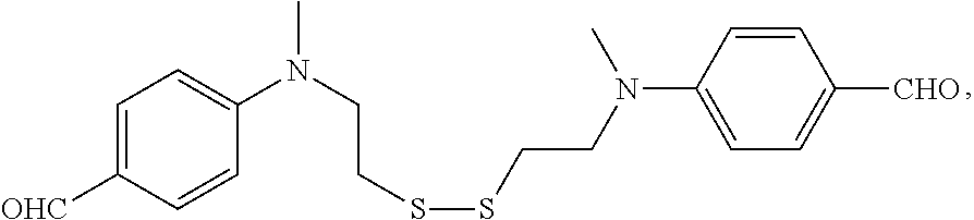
C1=C([OHC])C=CC(N(C)CCSSCCN(C2=CC=C([CHO])C=C2)C)=C1
